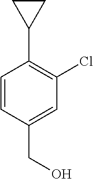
C1=CC(CO)=CC(Cl)=C1C1CC1
